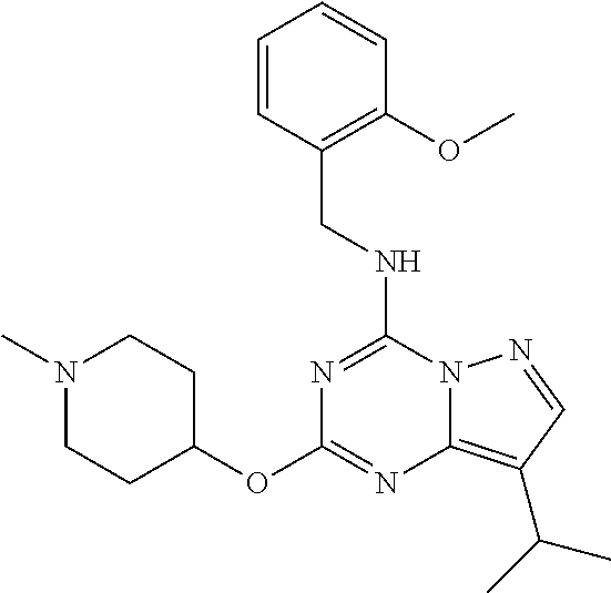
C(NC1=NC(OC2CCN(C)CC2)=NC2=C(C(C)C)C=NN12)C1=C(OC)C=CC=C1
